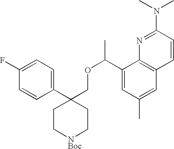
C1(C(OCC2(C3=CC=C(F)C=C3)CC[NBoc]CC2)C)=CC(C)=CC2=C1N=C(N(C)C)C=C2
